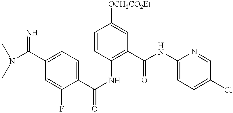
C1(C(=N)N(C)C)=CC=C(C(NC2=C(C(NC3=CC=C(Cl)C=N3)=O)C=C([OCH2CO2Et])C=C2)=O)C(F)=C1
